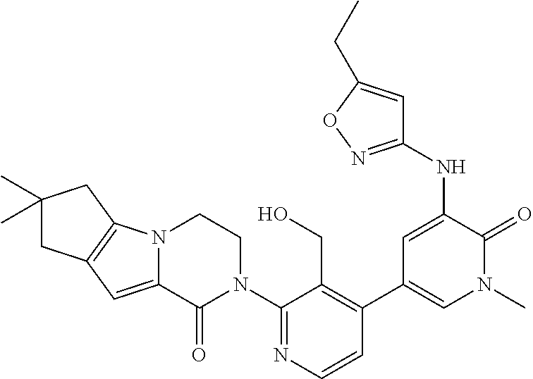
C1=CN=C(N2CCN3C(=CC4=C3CC(C)(C)C4)C2=O)C(CO)=C1C1=CN(C)C(=O)C(NC2=NOC(CC)=C2)=C1
